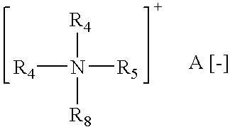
[R4]N([R5])([R4])[R8]
